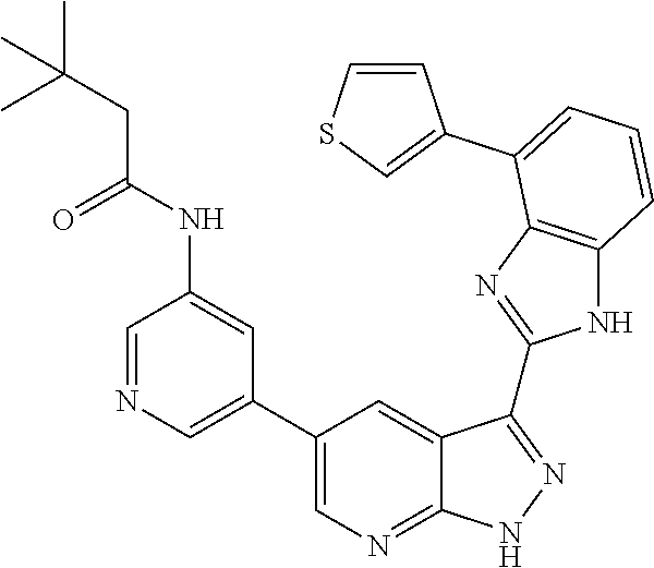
C1=NC=C(C2=CN=C3C(=C2)C(C2=NC4=C(N2)C=CC=C4C2=CSC=C2)=NN3)C=C1NC(CC(C)(C)C)=O
